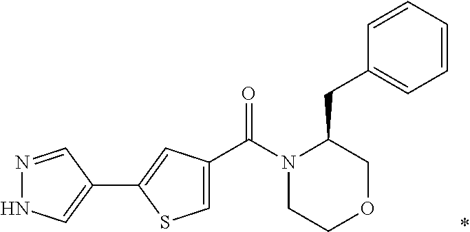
*.N1(C(C2=CSC(C3=CNN=C3)=C2)=O)CCOCC1CC1=CC=CC=C1
